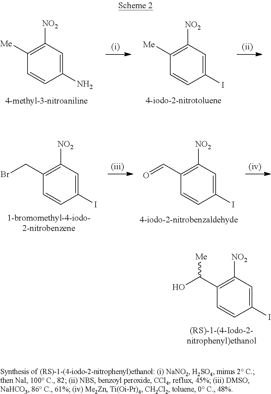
C1(C(O)[Me])=C([NO2])C=C(I)C=C1.C1([Me])=C([NO2])C=C(N)C=C1.C1([Me])=C([NO2])C=C(I)C=C1.C1(C=O)=C([NO2])C=C(I)C=C1.C1(CBr)=C([NO2])C=C(I)C=C1
